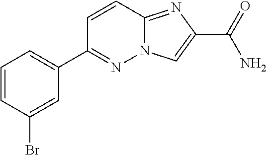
C1=CC(Br)=CC(C2=NN3C(=NC(C(=O)N)=C3)C=C2)=C1
